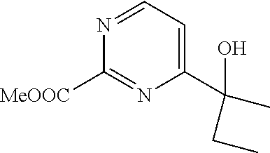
N1=CC=C(C(O)(C)CC)N=C1[MeOOC]
